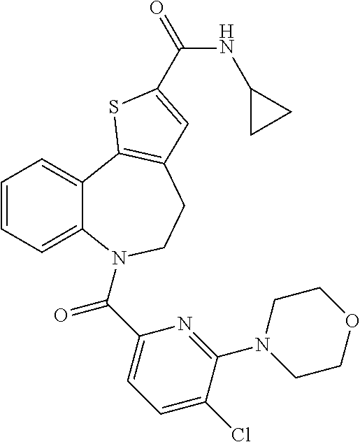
C1=CC=C2C(=C1)C1=C(CCN2C(C2=CC=C(Cl)C(N3CCOCC3)=N2)=O)C=C(C(=O)NC2CC2)S1
